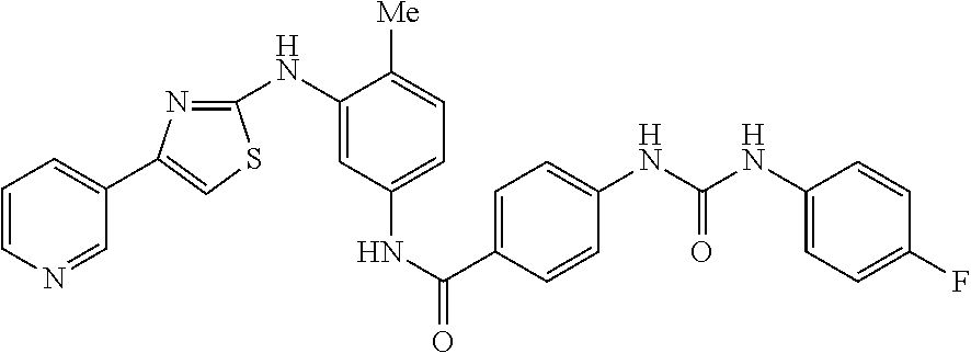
C1=CN=CC(C2=CSC(NC3=CC(NC(C4=CC=C(NC(NC5=CC=C(F)C=C5)=O)C=C4)=O)=CC=C3[Me])=N2)=C1
